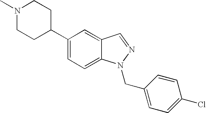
C1=C2C(=CC=C1C1CCN(C)CC1)N(CC1=CC=C(Cl)C=C1)N=C2
